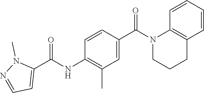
C1=CC=CC2=C1CCCN2C(C1=CC(C)=C(NC(C2=CC=NN2C)=O)C=C1)=O
